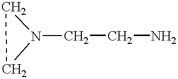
N1(CCN)CC1
